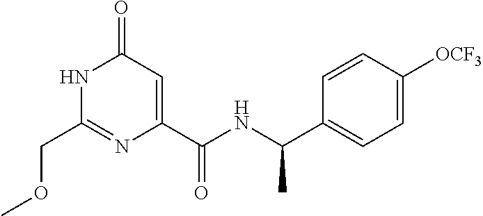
C1(COC)=NC(C(NC(C2=CC=C([OCF3])C=C2)C)=O)=CC(=O)N1
